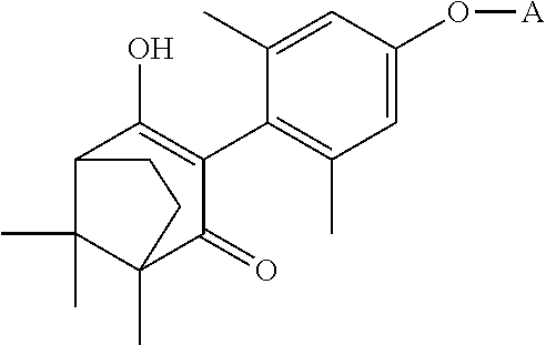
C1(C2=C(O)C3C(C)(C)C(C)(C2=O)CC3)=C(C)C=C(O[A])C=C1C
